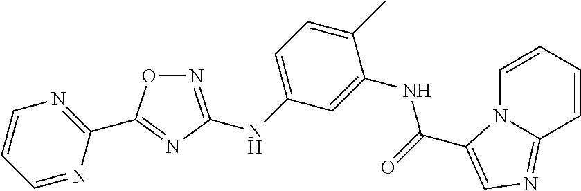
O1N=C(NC2=CC=C(C)C(NC(=O)C3=CN=C4N3C=CC=C4)=C2)N=C1C1=NC=CC=N1
